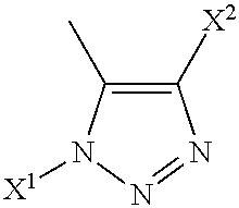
C1([X2])=C(C)N([X1])N=N1
